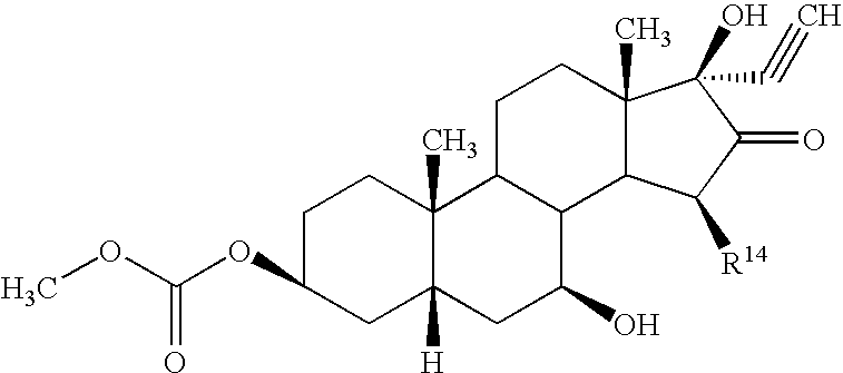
COC(=O)OC1CC2([H])C(C)(CC1)C1C(C(O)C2)C2C(C)(CC1)C(O)(C#C)C(=O)C2[R14]
